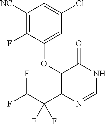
C1([NC])=C(F)C(OC2=C(C(C(F)F)(F)F)N=CNC2=O)=CC(Cl)=C1
